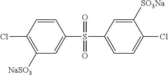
C1=CC(Cl)=C([NaSO3])C=C1S(=O)(=O)C1=CC=C(Cl)C([SO3Na])=C1
